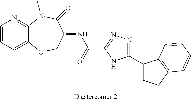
C1=CC=C2C(=N1)N(C)C(=O)C(NC(C1=NN=C(C3CCC4=C3C=CC=C4)N1)=O)CO2
